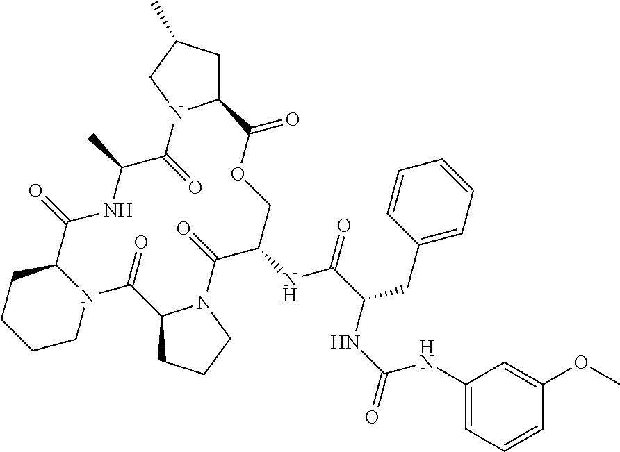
C1CCCN2C1C(=O)NC(C)C(=O)N1C(CC(C)C1)C(=O)OCC(NC(C(CC1=CC=CC=C1)NC(=O)NC1=CC=CC(OC)=C1)=O)C(=O)N1C(C2=O)CCC1
